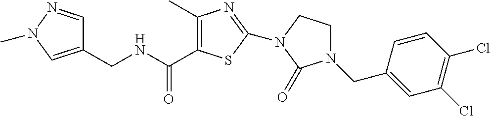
C1(CNC(=O)C2=C(C)N=C(N3CCN(CC4=CC(Cl)=C(Cl)C=C4)C3=O)S2)=CN(C)N=C1
